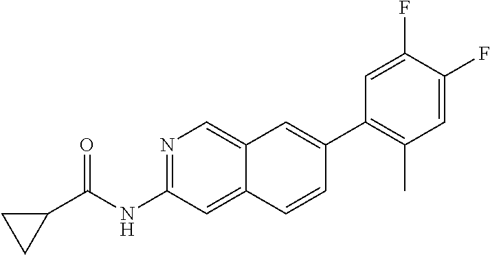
N1=C(NC(C2CC2)=O)C=C2C(=C1)C=C(C1=C(C)C=C(F)C(F)=C1)C=C2
